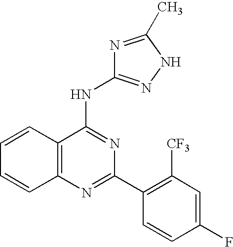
C12=C(N=C(C3=C([CF3])C=C(F)C=C3)N=C1NC1=NNC(C)=N1)C=CC=C2
